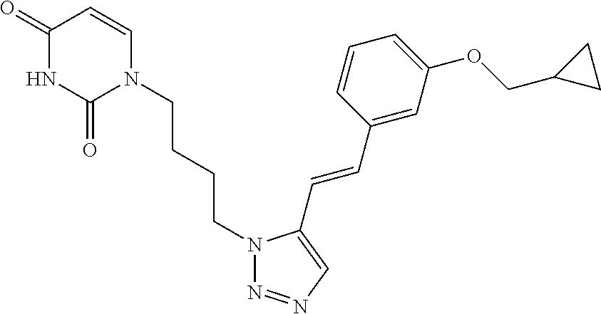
C1(=O)NC(=O)N(CCCCN2N=NC=C2C=CC2=CC(OCC3CC3)=CC=C2)C=C1
